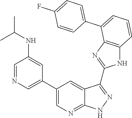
C1=C(C2=CC=CC3=C2N=C(C2=NNC4=NC=C(C5=CN=CC(NC(C)C)=C5)C=C42)N3)C=CC(F)=C1
